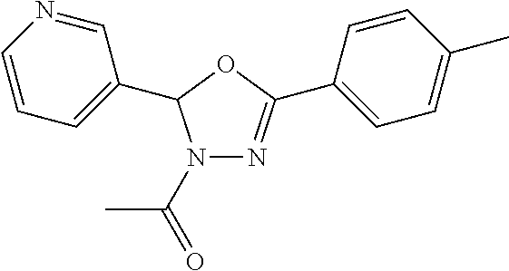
N1(C(=O)C)N=C(C2=CC=C(C)C=C2)OC1C1=CC=CN=C1
